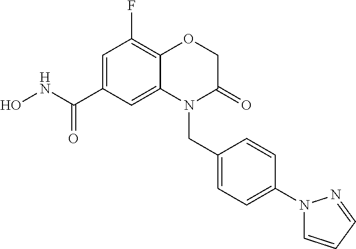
C1C(=O)N(CC2=CC=C(N3C=CC=N3)C=C2)C2=CC(C(NO)=O)=CC(F)=C2O1
